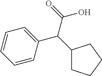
C1=CC=CC(C(C2CCCC2)C(=O)O)=C1
